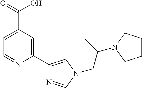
N1(CC(N2CCCC2)C)C=C(C2=CC(C(O)=O)=CC=N2)N=C1
